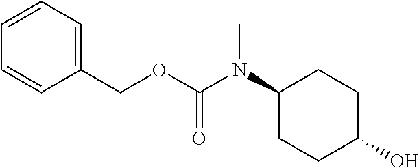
C(C1=CC=CC=C1)OC(N(C1CCC(O)CC1)C)=O
